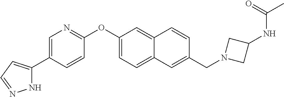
N1C(C2=CN=C(OC3=CC=C4C(=C3)C=CC(CN3CC(NC(C)=O)C3)=C4)C=C2)=CC=N1
